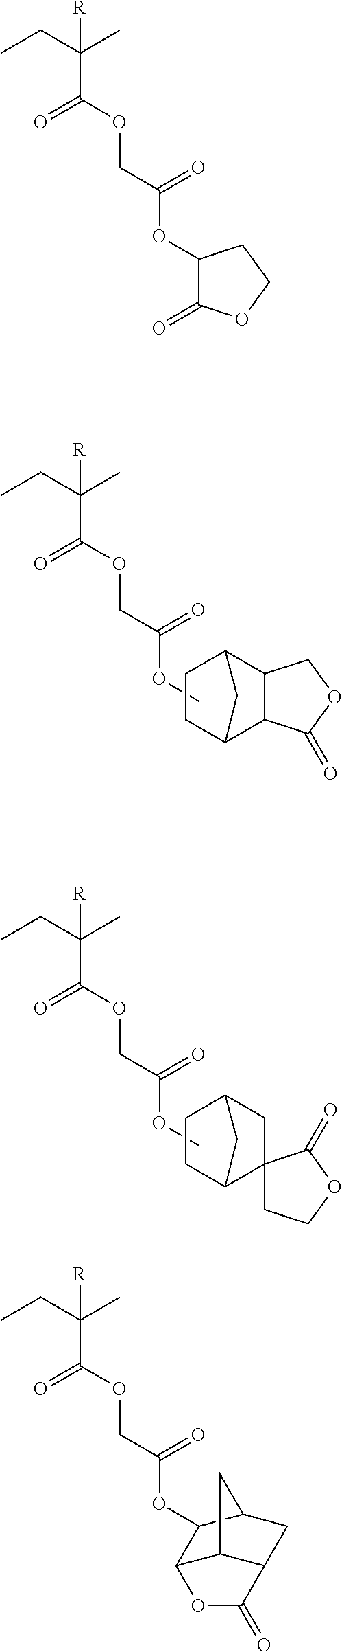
C12C3C(C(C1)CC2)COC3=O.CCC(C)(C(OCC(=O)OC)=O)[R].C12C3(CC(C1)CC2)CCOC3=O.CCC(C)(C(OCC(=O)OC)=O)[R].CCC(C)(C(OCC(OC1C(=O)OCC1)=O)=O)[R].CCC(C)(C(OCC(=O)OC1C2C3C(CC1C3)C(=O)O2)=O)[R]
